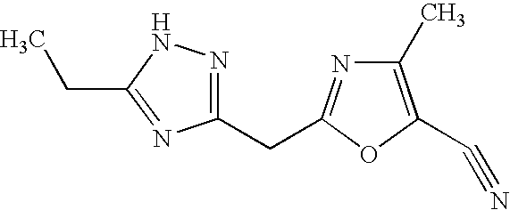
C1(C)=C(C#N)OC(CC2=NNC(CC)=N2)=N1
